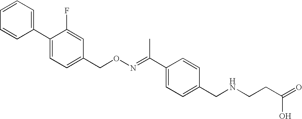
C1(C2=CC=C(CON=C(C3=CC=C(CNCCC(=O)O)C=C3)C)C=C2F)=CC=CC=C1
